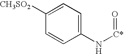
C1([CH3SO2])=CC=C(N[C*]=O)C=C1
